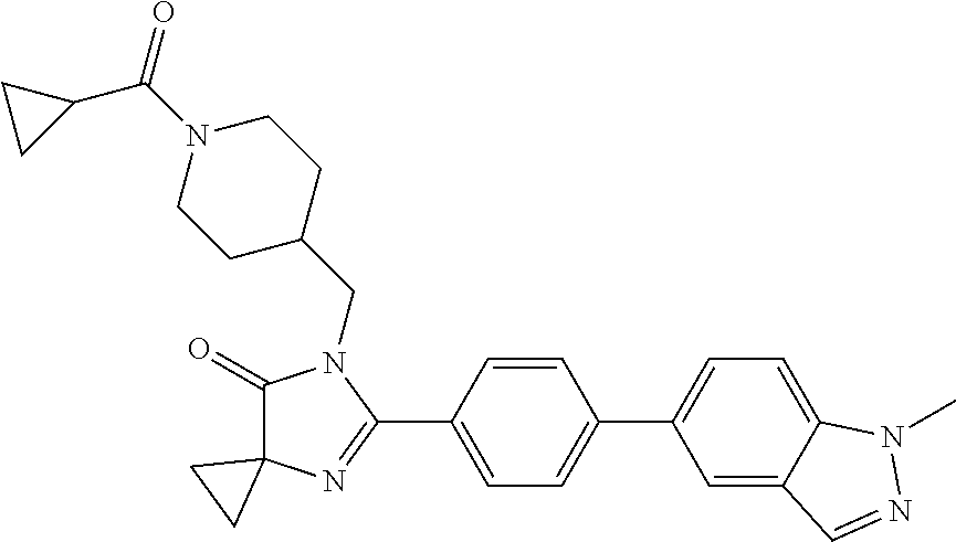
C1(=O)C2(N=C(C3=CC=C(C4=CC=C5C(=C4)C=NN5C)C=C3)N1CC1CCN(C(=O)C3CC3)CC1)CC2
